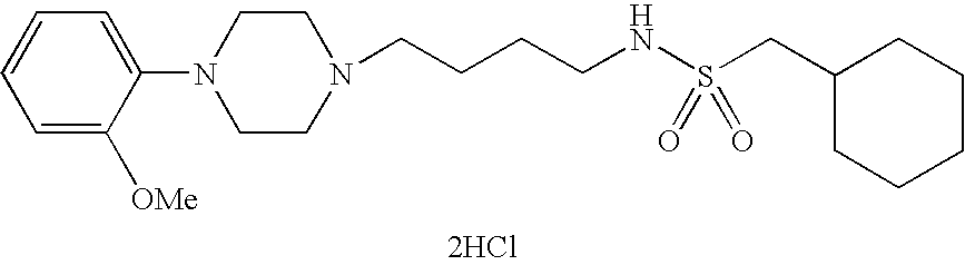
N1(CCCCNS(CC2CCCCC2)(=O)=O)CCN(C2=CC=CC=C2[OMe])CC1.[2HCl]
